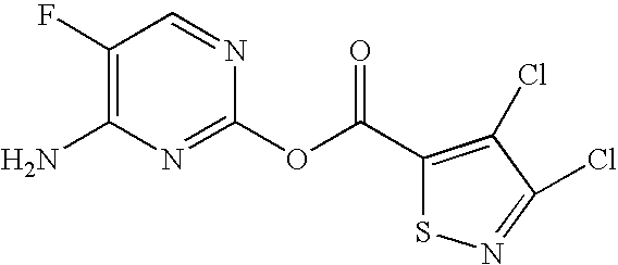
C1(F)=C(N)N=C(OC(C2=C(Cl)C(Cl)=NS2)=O)N=C1
